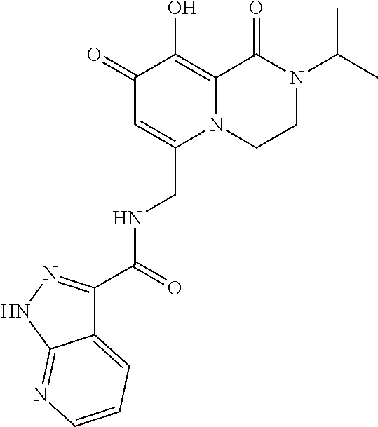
C1(=O)C=C(CNC(C2=NNC3=NC=CC=C23)=O)N2C(=C1O)C(=O)N(C(C)C)CC2
